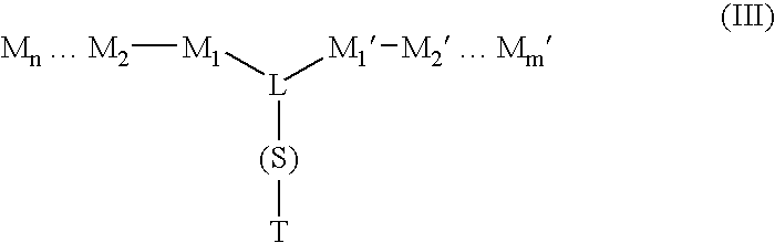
[M1]([L]([M1][M2  Mm])[(S)][T])[Mn  M2]
